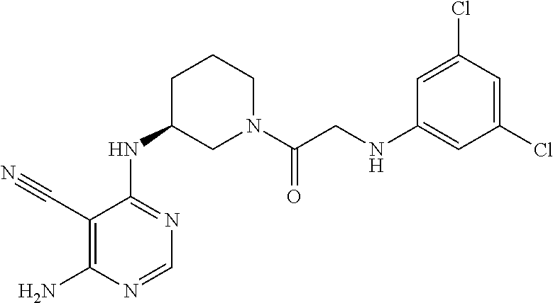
N(C1CN(C(CNC2=CC(Cl)=CC(Cl)=C2)=O)CCC1)C1=NC=NC(N)=C1C#N
